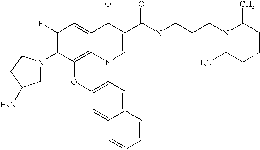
C1(F)=C(N2CC(N)CC2)C2=C3C(=C1)C(=O)C(C(NCCCN1C(C)CCCC1C)=O)=CN3C1=C(O2)C=C2C(=C1)C=CC=C2
